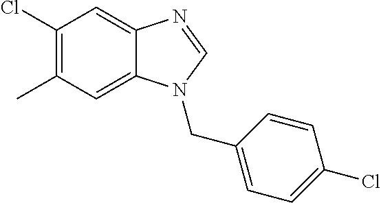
C1(Cl)=C(C)C=C2C(=C1)N=CN2CC1=CC=C(Cl)C=C1
